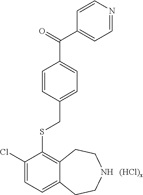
[(HCl)x].C1(CSC2=C3C(=CC=C2Cl)CCNCC3)=CC=C(C(=O)C2=CC=NC=C2)C=C1
